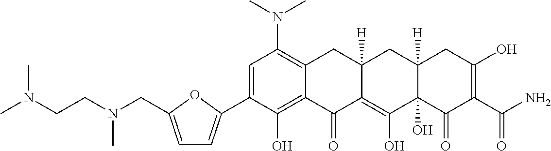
C1=C(C2=CC=C(CN(CCN(C)C)C)O2)C(O)=C2C(=C1N(C)C)CC1([H])C(=C(O)C3(O)C([H])(C1)CC(O)=C(C(N)=O)C3=O)C2=O
